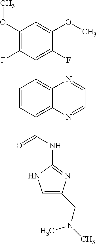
C1(OC)=C(F)C(C2=C3C(=C(C(NC4=NC(CN(C)C)=CN4)=O)C=C2)N=CC=N3)=C(F)C(OC)=C1
